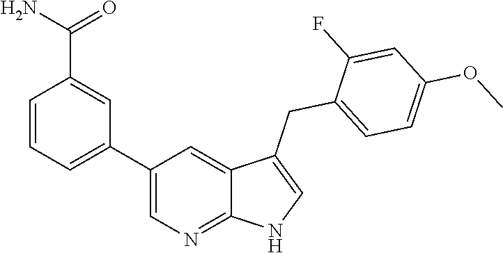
C1(C2=CC=CC(C(=O)N)=C2)=CN=C2C(=C1)C(CC1=CC=C(OC)C=C1F)=CN2
